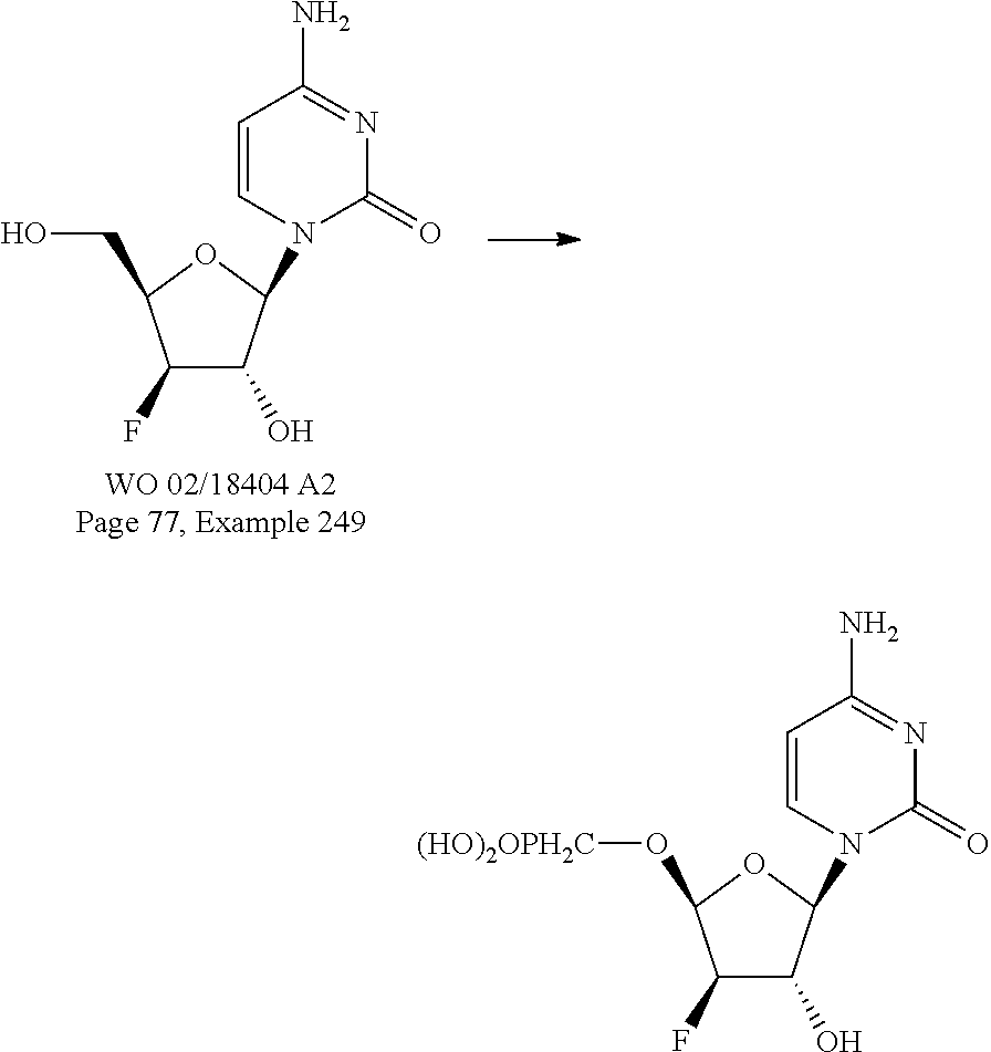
C1(F)C(O)C(N2C(=O)N=C(N)C=C2)OC1CO.C1(F)C(O)C(N2C(=O)N=C(N)C=C2)OC1O[(HO)2OPH2C]
